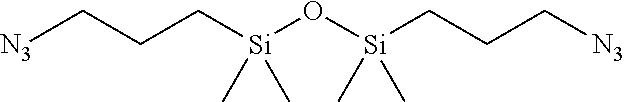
[Si](C)(CCC[N3])(C)O[Si](C)(CCC[N3])C
